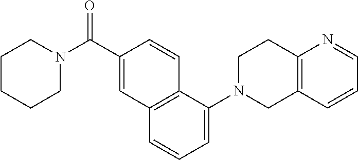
C1=CC2=C(N=C1)CCN(C1=CC=CC3=C1C=CC(C(N1CCCCC1)=O)=C3)C2
